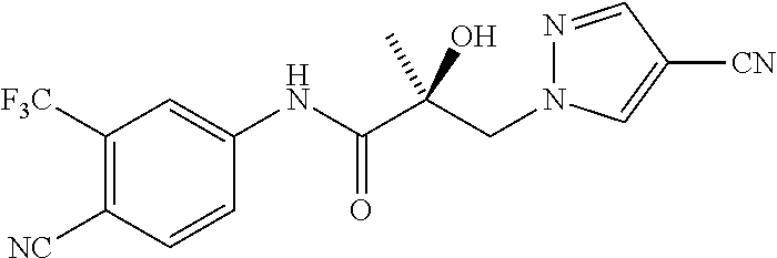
C1([F3C])=C([NC])C=CC(NC(C(CN2N=CC([CN])=C2)(O)C)=O)=C1
